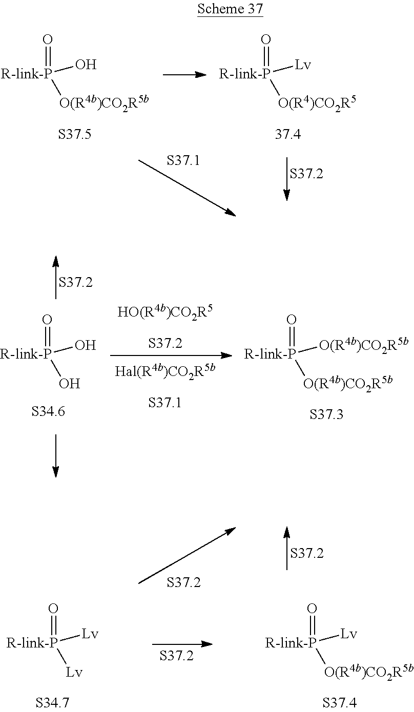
O=[R-link-P](O)[O(R4b)CO2R5b].O=[R-link-P]([Lv])[O(R4)CO2R5].O=[R-link-P](O)O.O=[R-link-P]([O(R4b)CO2R5b])[O(R4b)CO2R5b].O=[R-link-P]([Lv])[Lv].O=[R-link-P]([Lv])[O(R4b)CO2R5b]
